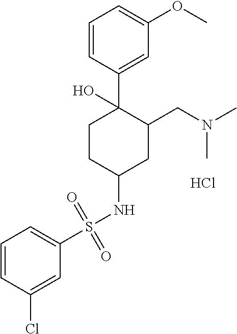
Cl.S(NC1CCC(C2=CC(OC)=CC=C2)(O)C(CN(C)C)C1)(=O)(=O)C1=CC=CC(Cl)=C1
